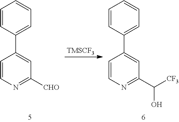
C1=CC(C2=CC([CHO])=NC=C2)=CC=C1.[TMSCF3].C1=CC(C2=CC(C([CF3])O)=NC=C2)=CC=C1
